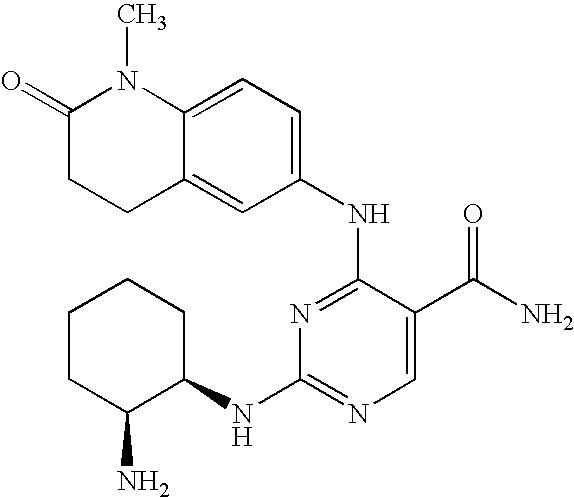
C1CC(N)C(NC2=NC=C(C(N)=O)C(NC3=CC=C4C(=C3)CCC(=O)N4C)=N2)CC1
